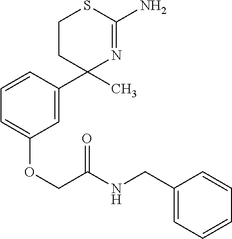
C1=CC(C2(C)N=C(N)SCC2)=CC(OCC(NCC2=CC=CC=C2)=O)=C1
